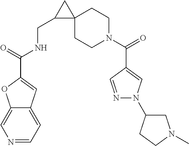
C1(CNC(C2=CC3=CC=NC=C3O2)=O)C2(C1)CCN(C(=O)C1=CN(C3CN(C)CC3)N=C1)CC2
